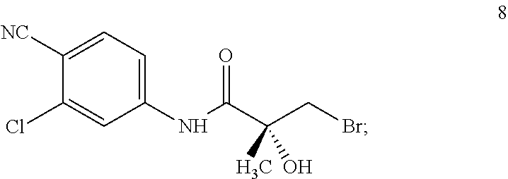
C1([NC])=CC=C(NC(C(CBr)(O)C)=O)C=C1Cl
